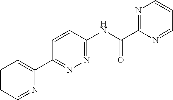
C1=CC=NC(C2=NN=C(NC(C3=NC=CC=N3)=O)C=C2)=C1
